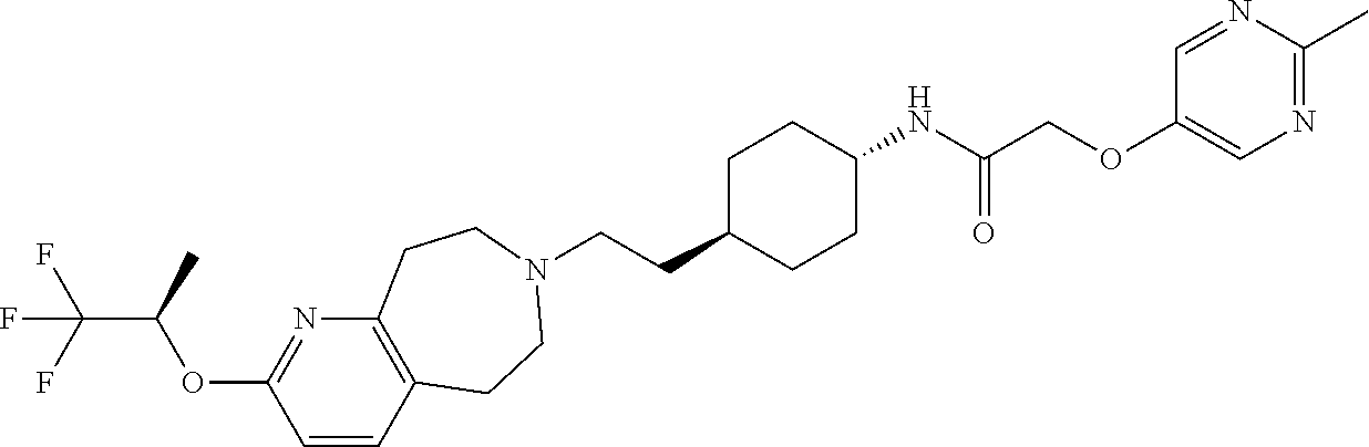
C1=CC2=C(N=C1OC(C(F)(F)F)C)CCN(CCC1CCC(NC(COC3=CN=C(C)N=C3)=O)CC1)CC2
